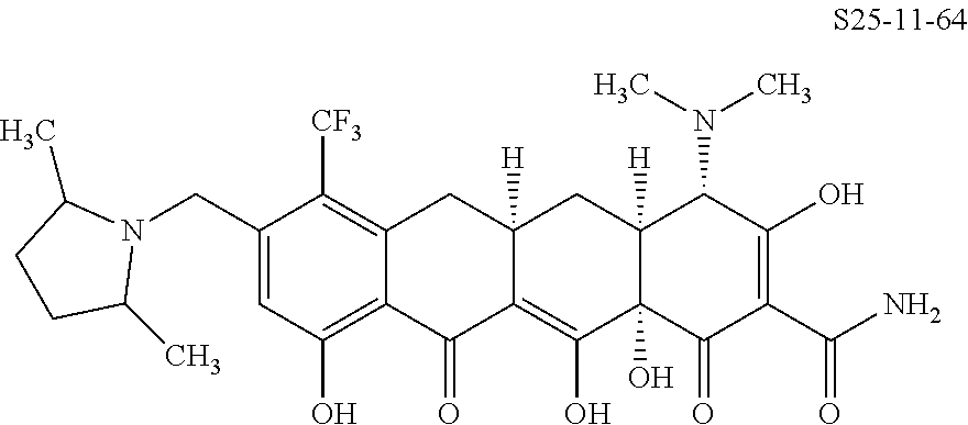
C1(CN2C(C)CCC2C)=CC(O)=C2C(=C1[CF3])CC1([H])C(=C(O)C3(O)C([H])(C1)C(N(C)C)C(O)=C(C(N)=O)C3=O)C2=O
